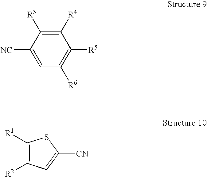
C1=C([NC])C([R3])=C([R4])C([R5])=C1[R6].[CN]C1=CC([R2])=C([R1])S1
